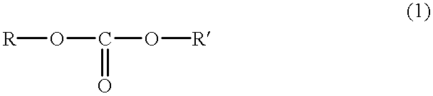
O([R])C(O[R])=O
